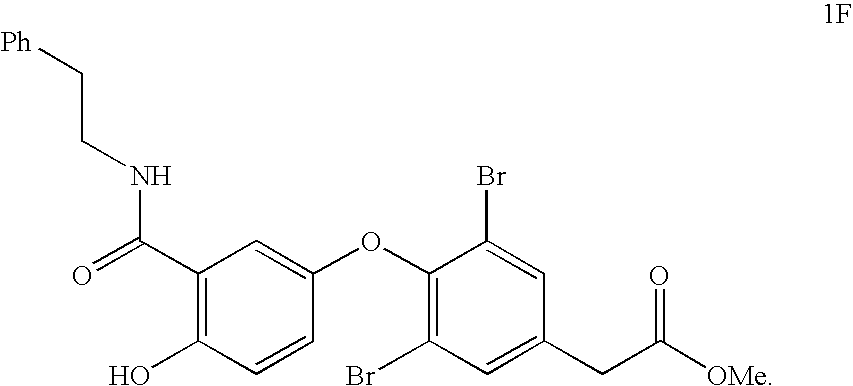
C1(C(=O)NCC[Ph])=C(O)C=CC(OC2=C(Br)C=C(CC(=O)[OMe])C=C2Br)=C1
